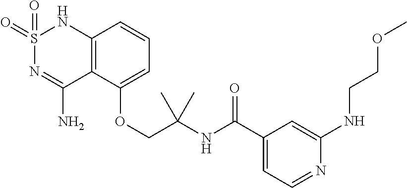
C12=C(C(OCC(NC(C3=CC=NC(NCCOC)=C3)=O)(C)C)=CC=C1)C(N)=NS(=O)(=O)N2
